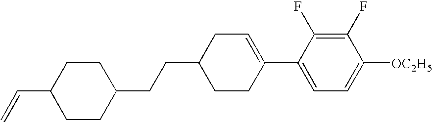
C1(F)=C(F)C(C2=CCC(CCC3CCC(C=C)CC3)CC2)=CC=C1[OC2H5]
